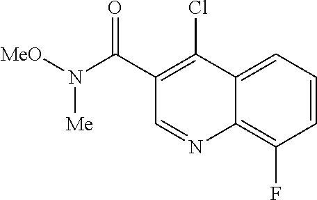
C1=CC=C2C(=C1F)N=CC(C(N([MeO])[Me])=O)=C2Cl
